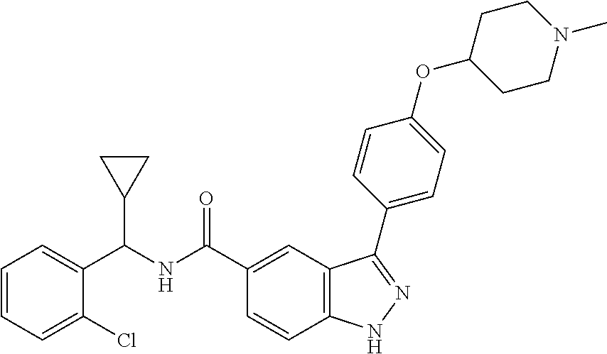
C1=CC=C(Cl)C(C(NC(C2=CC3=C(C=C2)NN=C3C2=CC=C(OC3CCN(C)CC3)C=C2)=O)C2CC2)=C1
